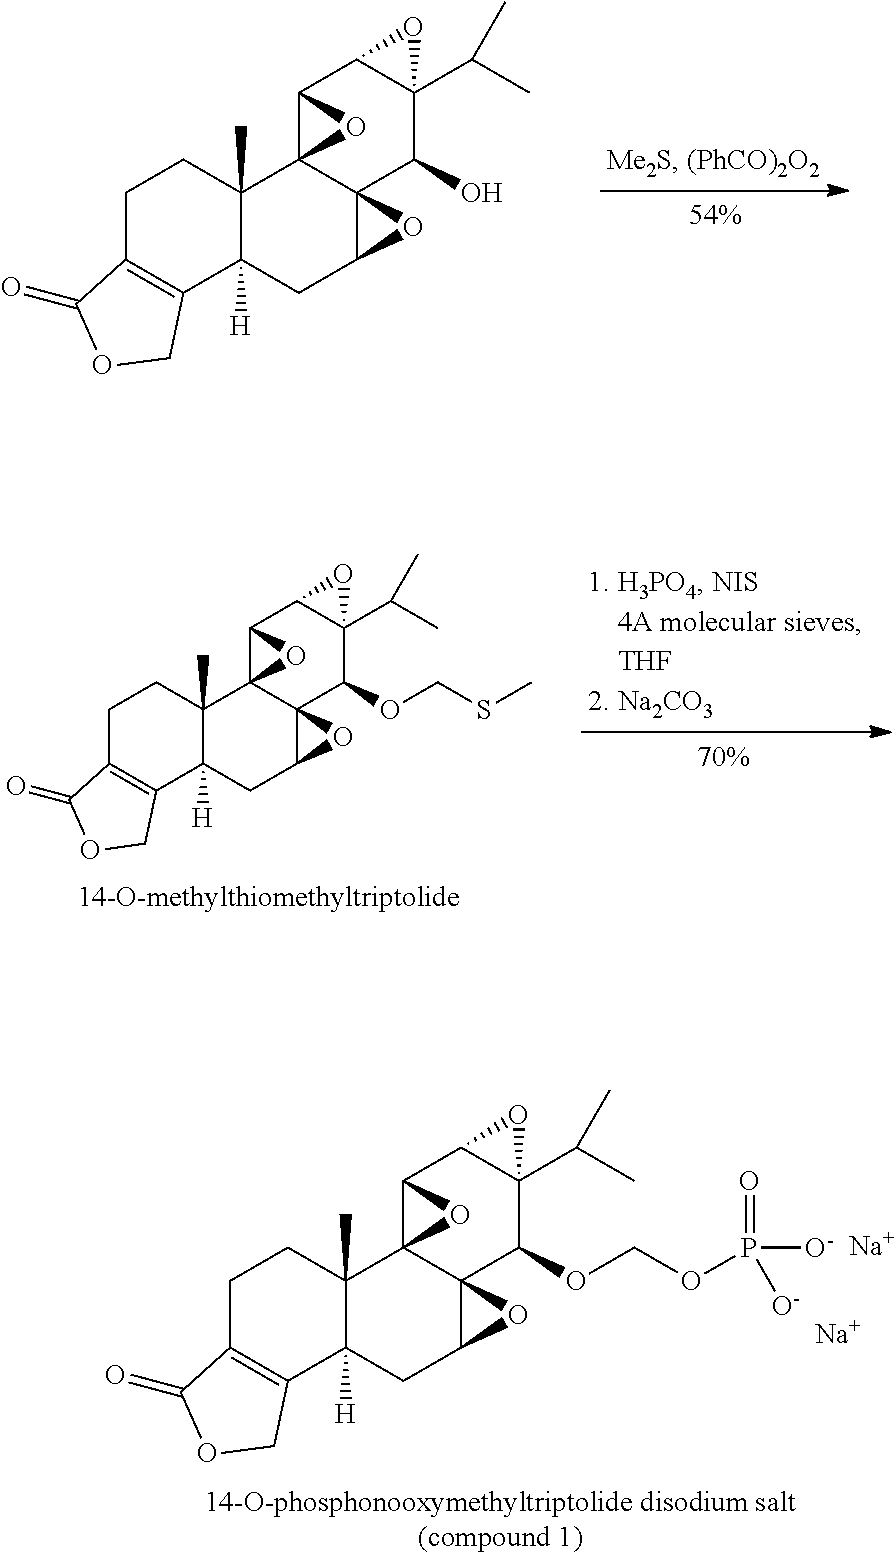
C1C2=C(C3([H])C(C)(C1)C14C5(C(C3)O5)C(OCOP([O-])(=O)[O-])C3(C(C)C)C(C1O4)O3)COC2=O.[Na].[Na].C1C2=C(C3([H])C(C)(C1)C14C5(C(C3)O5)C(O)C3(C(C)C)C(C1O4)O3)COC2=O.C1C2=C(C3([H])C(C)(C1)C14C5(C(C3)O5)C(OCSC)C3(C(C)C)C(C1O4)O3)COC2=O
